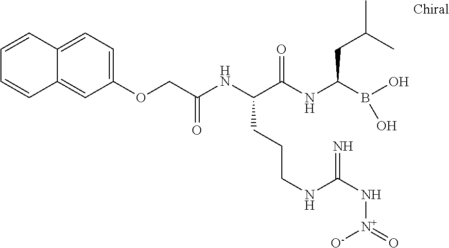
C(C(NC(C(NC(B(O)O)CC(C)C)=O)CCCNC(=N)N[N+]([O-])=O)=O)OC1=CC=C2C(=C1)C=CC=C2
